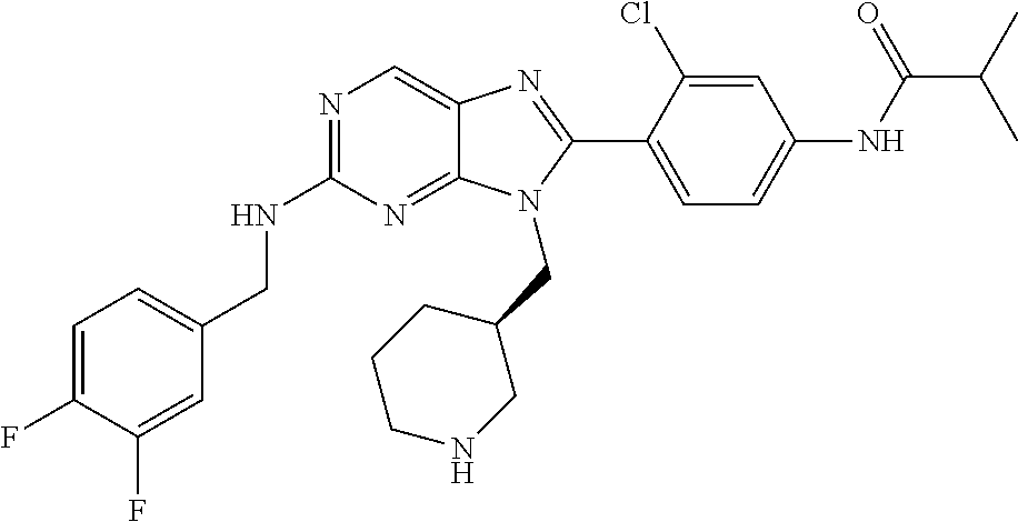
C1=C(F)C(F)=CC(CNC2=NC=C3C(=N2)N(CC2CCCNC2)C(C2=CC=C(NC(C(C)C)=O)C=C2Cl)=N3)=C1
